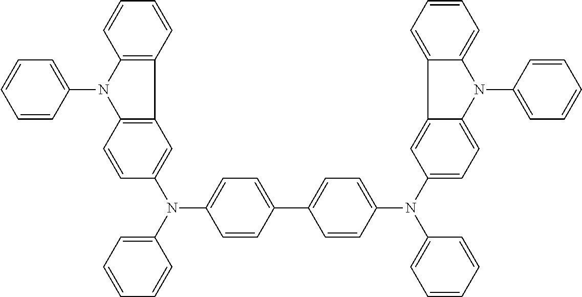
C1(C2=CC=C(N(C3=CC=CC=C3)C3=CC=C4C(=C3)C3=CC=CC=C3N4C3=CC=CC=C3)C=C2)=CC=C(N(C2=CC3=C(C=C2)N(C2=CC=CC=C2)C2=C3C=CC=C2)C2=CC=CC=C2)C=C1
